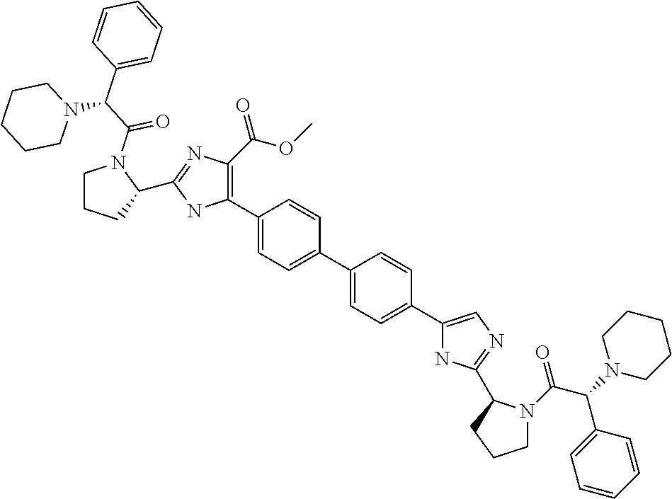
C1(C2=C(C(=O)OC)N=C(C3CCCN3C(C(C3=CC=CC=C3)N3CCCCC3)=O)N2)=CC=C(C2=CC=C(C3=CN=C(C4N(C(C(N5CCCCC5)C5=CC=CC=C5)=O)CCC4)N3)C=C2)C=C1
